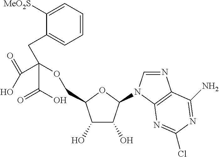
C1(O)C(O)C(N2C=NC3=C2N=C(Cl)N=C3N)OC1COC(CC1=CC=CC=C1[MeO2S])(C(=O)O)C(O)=O
